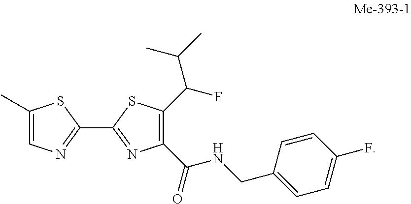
C1(C)=CN=C(C2=NC(C(=O)NCC3=CC=C(F)C=C3)=C(C(C(C)C)F)S2)S1
